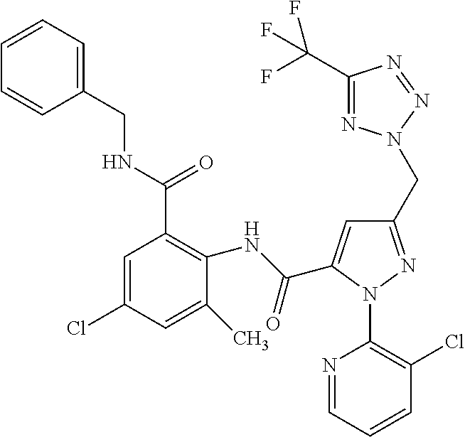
C1=CC=C(CNC(=O)C2=C(NC(=O)C3=CC(CN4N=C(C(F)(F)F)N=N4)=NN3C3=C(Cl)C=CC=N3)C(C)=CC(Cl)=C2)C=C1
